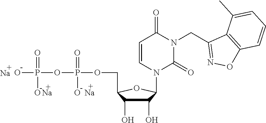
C1=CN(C2C(O)C(O)C(COP(OP(O)(=O)O)(=O)O)O2)C(=O)N(CC2=NOC3=C2C(C)=CC=C3)C1=O.[Na].[Na].[Na]
